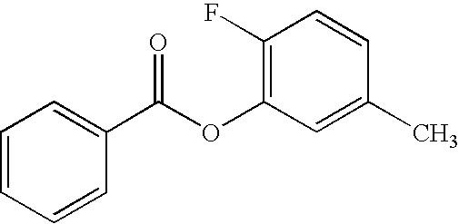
C1(F)=C(OC(C2=CC=CC=C2)=O)C=C(C)C=C1
